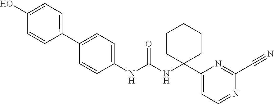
C1(NC(=O)NC2(C3=CC=NC(C#N)=N3)CCCCC2)=CC=C(C2=CC=C(O)C=C2)C=C1
